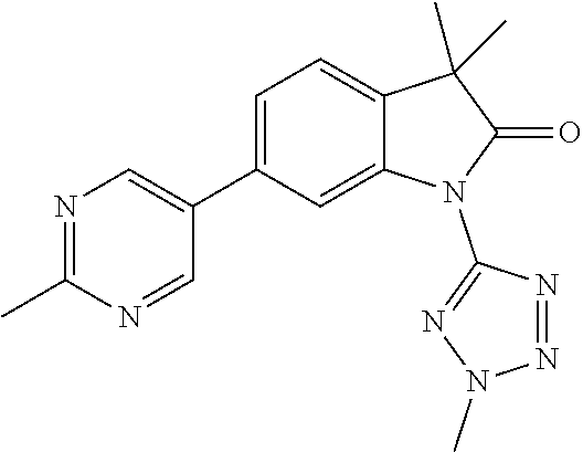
C1(C2=CN=C(C)N=C2)=CC=C2C(=C1)N(C1=NN(C)N=N1)C(=O)C2(C)C
